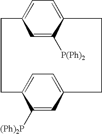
C1=C([P(Ph)2])C2=CC=C1CCC1=CC=C(C=C1[(Ph)2P])CC2
